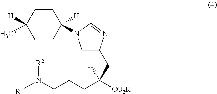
C1CC([H])(N2C=C(CC(CCCN([R1])[R2])([CO2R])[H])N=C2)CCC1([H])C
